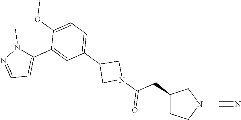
C1(CC(N2CC(C3=CC=C(OC)C(C4=CC=NN4C)=C3)C2)=O)CCN(C#N)C1
